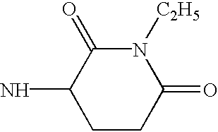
C1CC(=O)N([C2H5])C(=O)C1N
